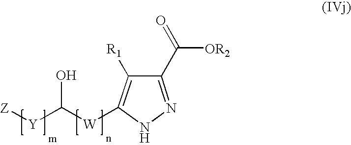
C1(C(=O)[OR2])=NNC([W]C([Y][Z])O)=C1[R1]
